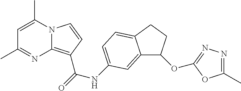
N12C(=C(C(=O)NC3=CC=C4C(=C3)C(OC3=NN=C(C)O3)CC4)C=C1)N=C(C)C=C2C
